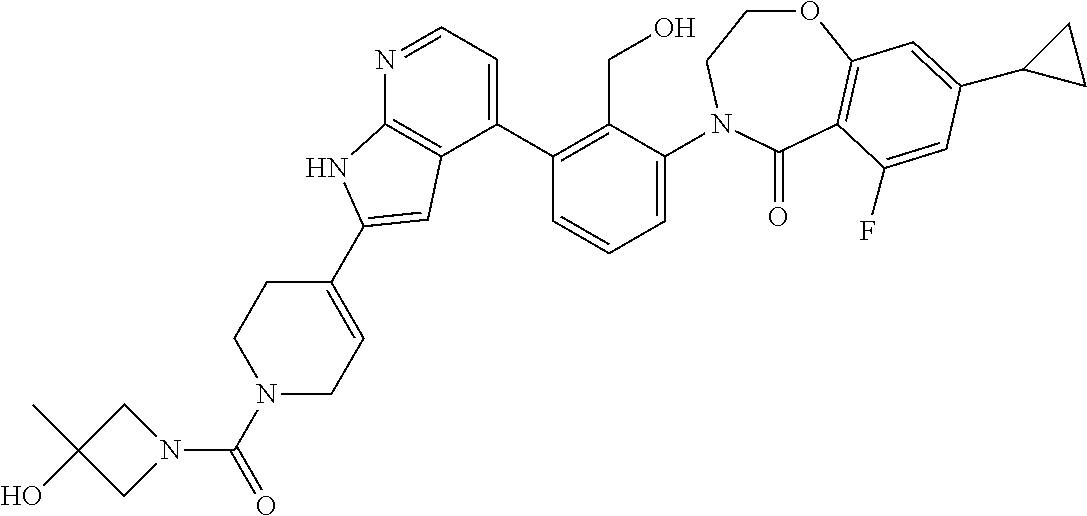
C1(C2=C(CO)C(N3CCOC4=C(C3=O)C(F)=CC(C3CC3)=C4)=CC=C2)=CC=NC2=C1C=C(C1=CCN(C(=O)N3CC(C)(O)C3)CC1)N2
